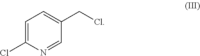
C1=C(Cl)N=CC(CCl)=C1
